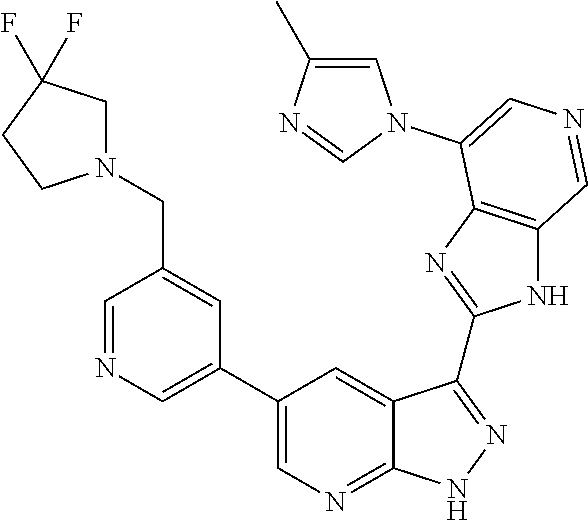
C1=NC=C(C2=CN=C3C(=C2)C(C2=NC4=C(N2)C=NC=C4N2C=C(C)N=C2)=NN3)C=C1CN1CC(F)(F)CC1
